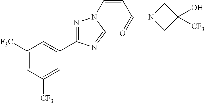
C1([F3C])=CC([CF3])=CC(C2=NN(C=CC(N3CC(O)([CF3])C3)=O)C=N2)=C1
